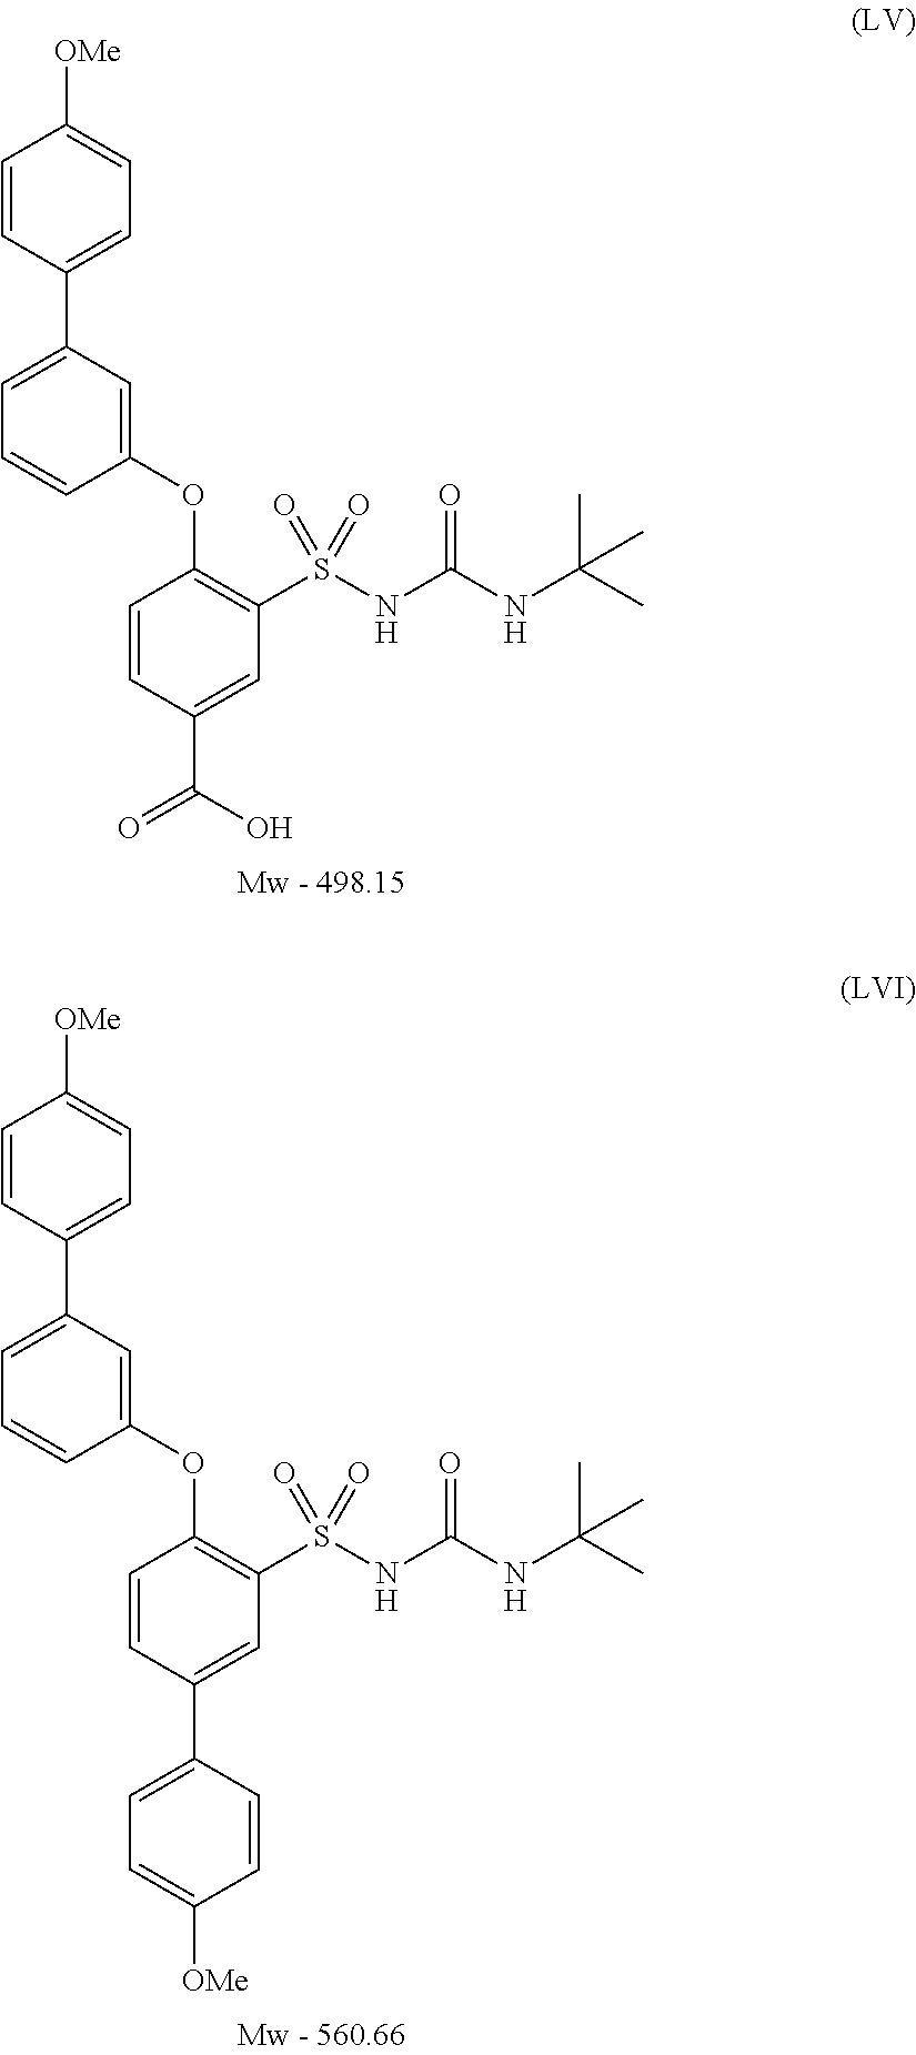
C1=C(C2=CC=C([OMe])C=C2)C=C(OC2=C(S(NC(NC(C)(C)C)=O)(=O)=O)C=C(C(O)=O)C=C2)C=C1.C1=C(C2=CC=C([OMe])C=C2)C=C(OC2=C(S(NC(NC(C)(C)C)=O)(=O)=O)C=C(C3=CC=C([OMe])C=C3)C=C2)C=C1
